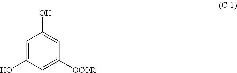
C1=C(O)C=C([OCOR])C=C1O
